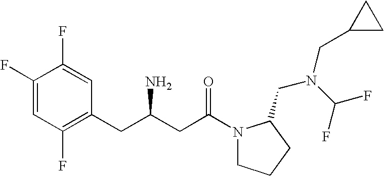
C1(F)=CC(F)=C(CC(CC(=O)N2CCCC2CN(CC2CC2)C(F)F)N)C=C1F
